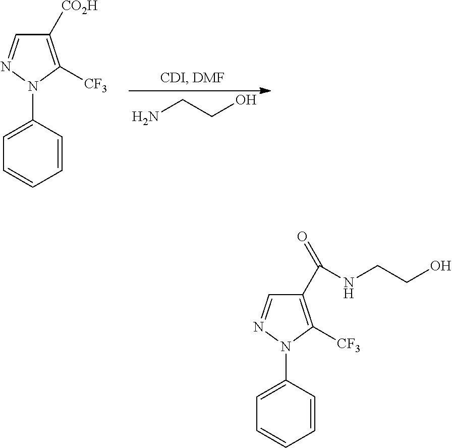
C1=C(N2N=CC([CO2H])=C2[CF3])C=CC=C1.NCCO.C1=C(N2N=CC(C(=O)NCCO)=C2[CF3])C=CC=C1
